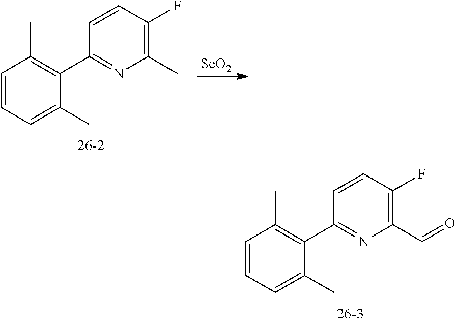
C1=CC(F)=C(C=O)N=C1C1=C(C)C=CC=C1C.C1=CC(F)=C(C)N=C1C1=C(C)C=CC=C1C.[SeO2]
